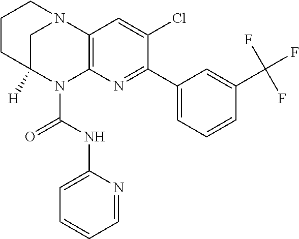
C1CC2([H])CN(C1)C1=C(N2C(NC2=CC=CC=N2)=O)N=C(C2=CC=CC(C(F)(F)F)=C2)C(Cl)=C1
